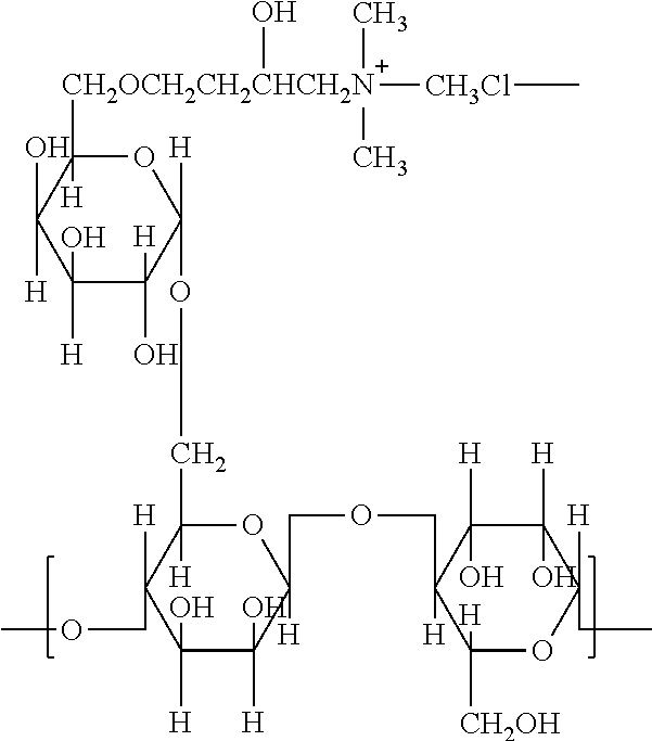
C1([CH2OCH2CH2CHCH2N]([CH3Cl]C)(C)(C)O)([H])C(O)([H])C(O)([H])C([H])(O)C([H])(OCC2([H])C([H])(COC)C(O)([H])C(O)([H])C(COCC3([H])C([CH2OH])([H])OC([H])(CC)C([H])(O)C3([H])O)([H])O2)O1
